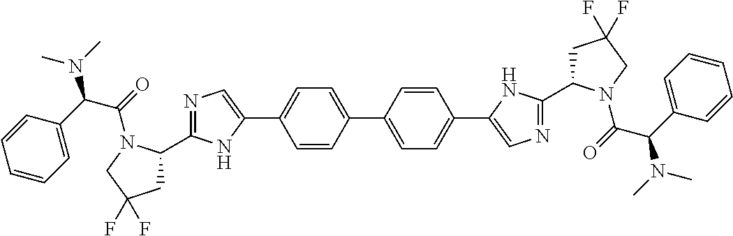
C1=C(C2=CN=C(C3CC(F)(F)CN3C(=O)C(C3=CC=CC=C3)N(C)C)N2)C=CC(C2=CC=C(C3=CN=C(C4CC(F)(F)CN4C(=O)C(C4=CC=CC=C4)N(C)C)N3)C=C2)=C1
